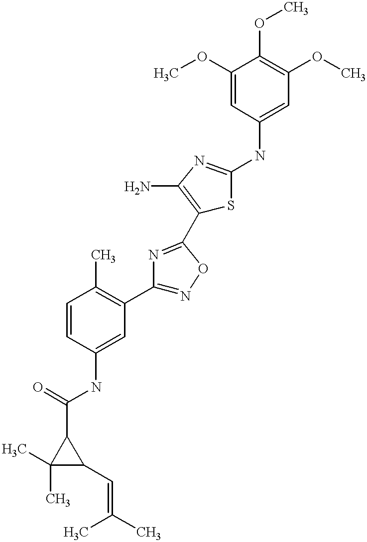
C1(C(=O)NC2=CC(C3=NOC(C4=C(N)N=C(NC5=CC(OC)=C(OC)C(OC)=C5)S4)=N3)=C(C)C=C2)C(C)(C)C1C=C(C)C
